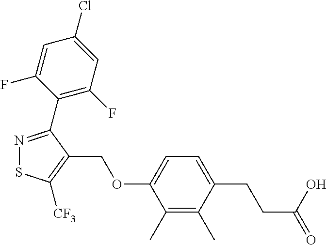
N1=C(C2=C(F)C=C(Cl)C=C2F)C(COC2=CC=C(CCC(=O)O)C(C)=C2C)=C([CF3])S1
